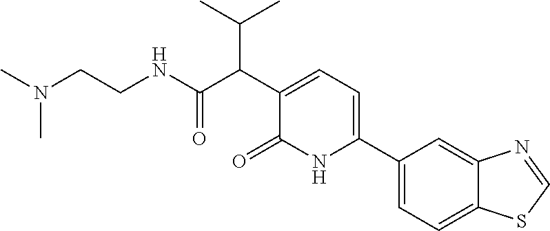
C1(C2=CC=C(C(C(NCCN(C)C)=O)C(C)C)C(=O)N2)=CC=C2C(=C1)N=CS2
